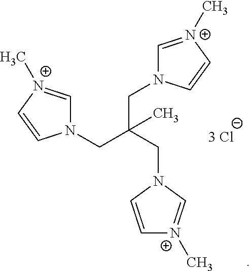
C1=[N+](C)C=CN1CC(CN1C=[N+](C)C=C1)(CN1C=C[N+](C)=C1)C
